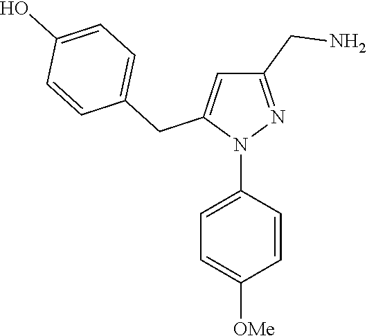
N1(C2=CC=C([OMe])C=C2)N=C(CN)C=C1CC1=CC=C(O)C=C1
